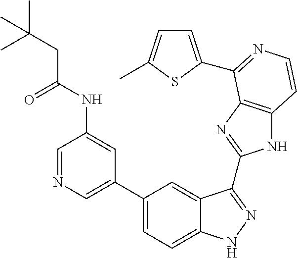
C1(C2=CN=CC(NC(CC(C)(C)C)=O)=C2)=CC=C2C(=C1)C(C1=NC3=C(N1)C=CN=C3C1=CC=C(C)S1)=NN2
